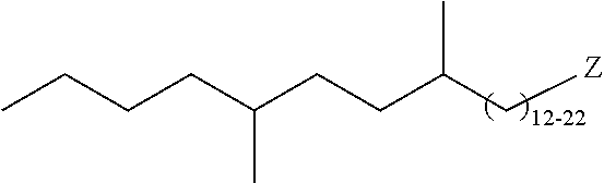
C(C(C[Z])C)CC(CCCC)C
